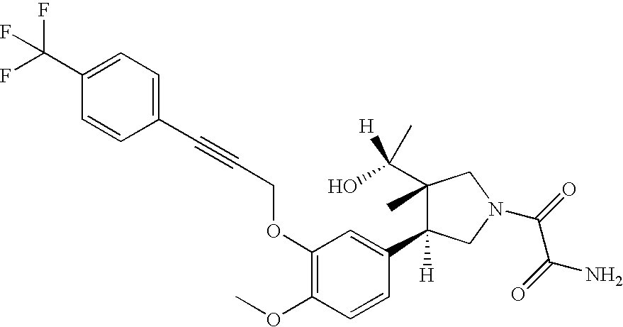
C1(OCC#CC2=CC=C(C(F)(F)F)C=C2)=C(OC)C=CC(C2([H])C(C)(C([H])(C)O)CN(C(C(N)=O)=O)C2)=C1
